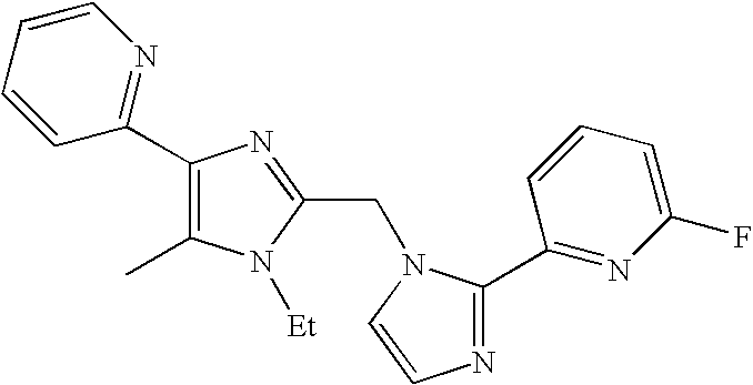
N1=C(C2=NC(F)=CC=C2)N(CC2=NC(C3=NC=CC=C3)=C(C)N2[Et])C=C1
